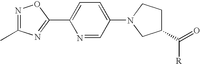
N1=C(C)N=C(C2=CC=C(N3CCC(C(=O)[R])C3)C=N2)O1
